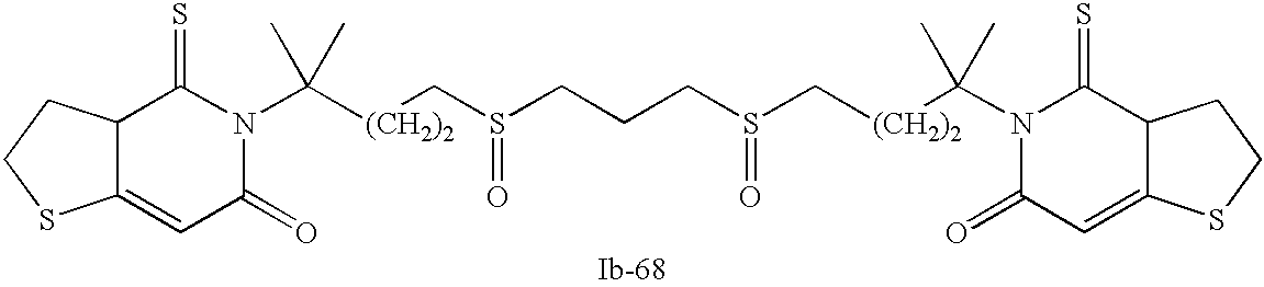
[(CH2)2](C(N1C(=S)C2C(=CC1=O)SCC2)(C)C)CS(CCCS(C[(CH2)2]C(N1C(=O)C=C2C(C1=S)CCS2)(C)C)=O)=O
